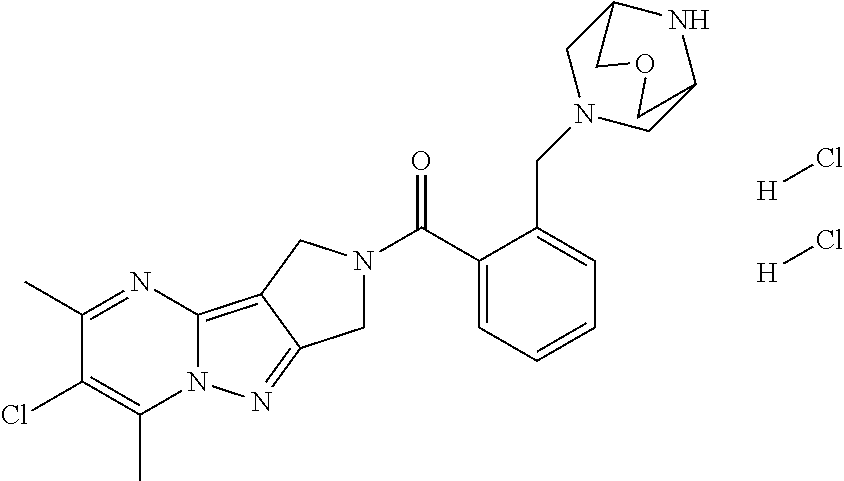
C12=C3C(=NN1C(C)=C(Cl)C(C)=N2)CN(C(C1=CC=CC=C1CN1CC2NC(C1)COC2)=O)C3.Cl[H].Cl[H]
